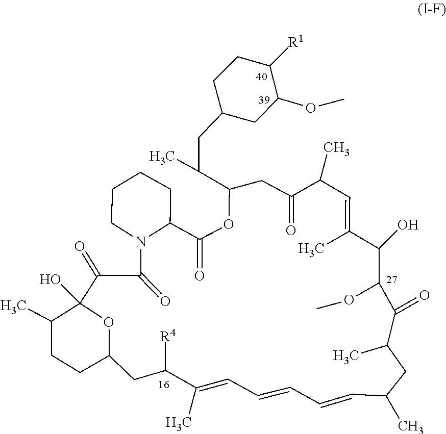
O=C1C2CCCCN2C(=O)C(=O)C2(O)C(C)CCC(CC([R4])C(C)=CC=CC=CC(C)CC(C)C(=O)C(OC)C(O)C(C)=CC(C)C(=O)CC(C(CC3CCC([R1])C(OC)C3)C)O1)O2
